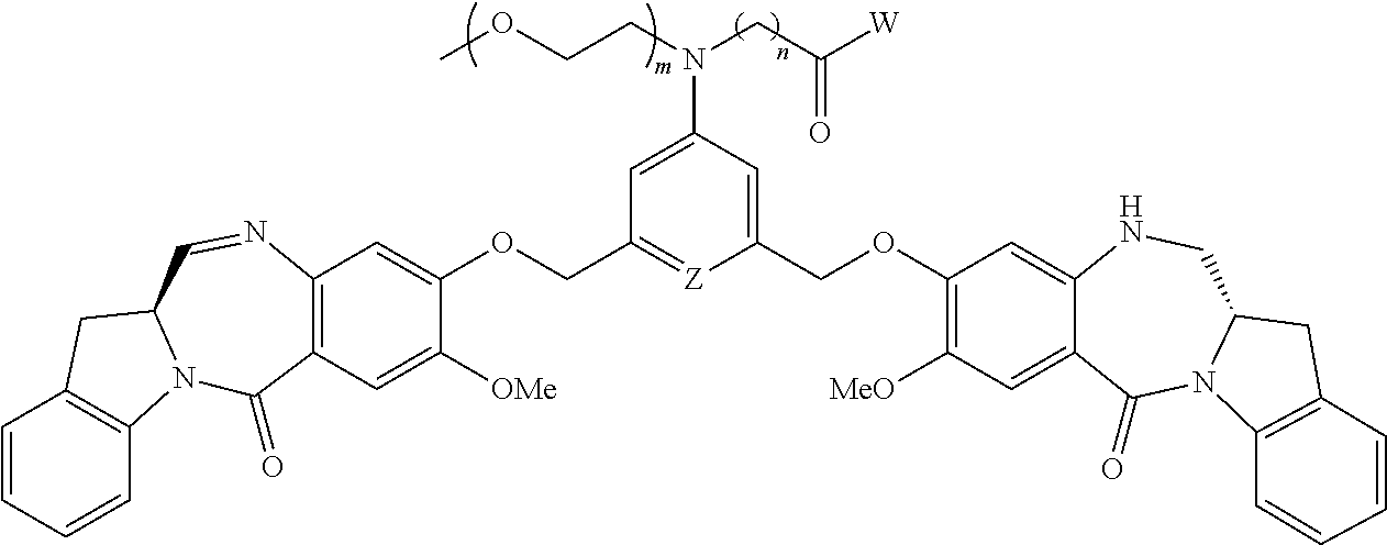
C1=CC=CC2=C1CC1N2C(=O)C2=C(N=C1)C=C(OCC1=[Z]C(COC3=C([MeO])C=C4C(=C3)NCC3N(C4=O)C4=C(C3)C=CC=C4)=CC(N(CC([W])=O)CCOC)=C1)C([OMe])=C2
